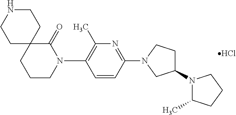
C1CNCCC12CCCN(C1=C(C)N=C(N3CC(N4C(C)CCC4)CC3)C=C1)C2=O.Cl
